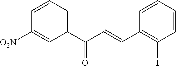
C1(C(C=CC2=C(I)C=CC=C2)=O)=CC=CC([O2N])=C1
